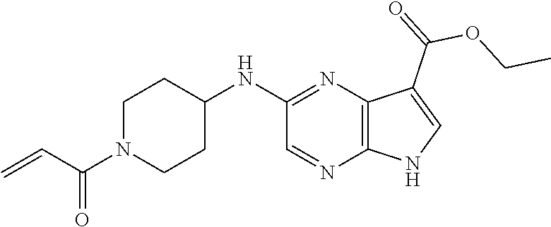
C1N(C(C=C)=O)CCC(NC2=NC3=C(N=C2)NC=C3C(=O)OCC)C1
